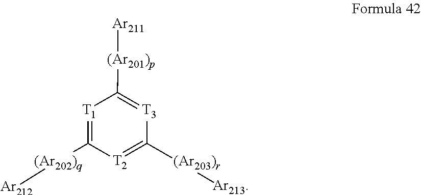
[T1]1=C([(Ar202)q][Ar212])[T2]=C([(Ar203)r][Ar213])[T3]=C1[(Ar201)p][Ar211]
